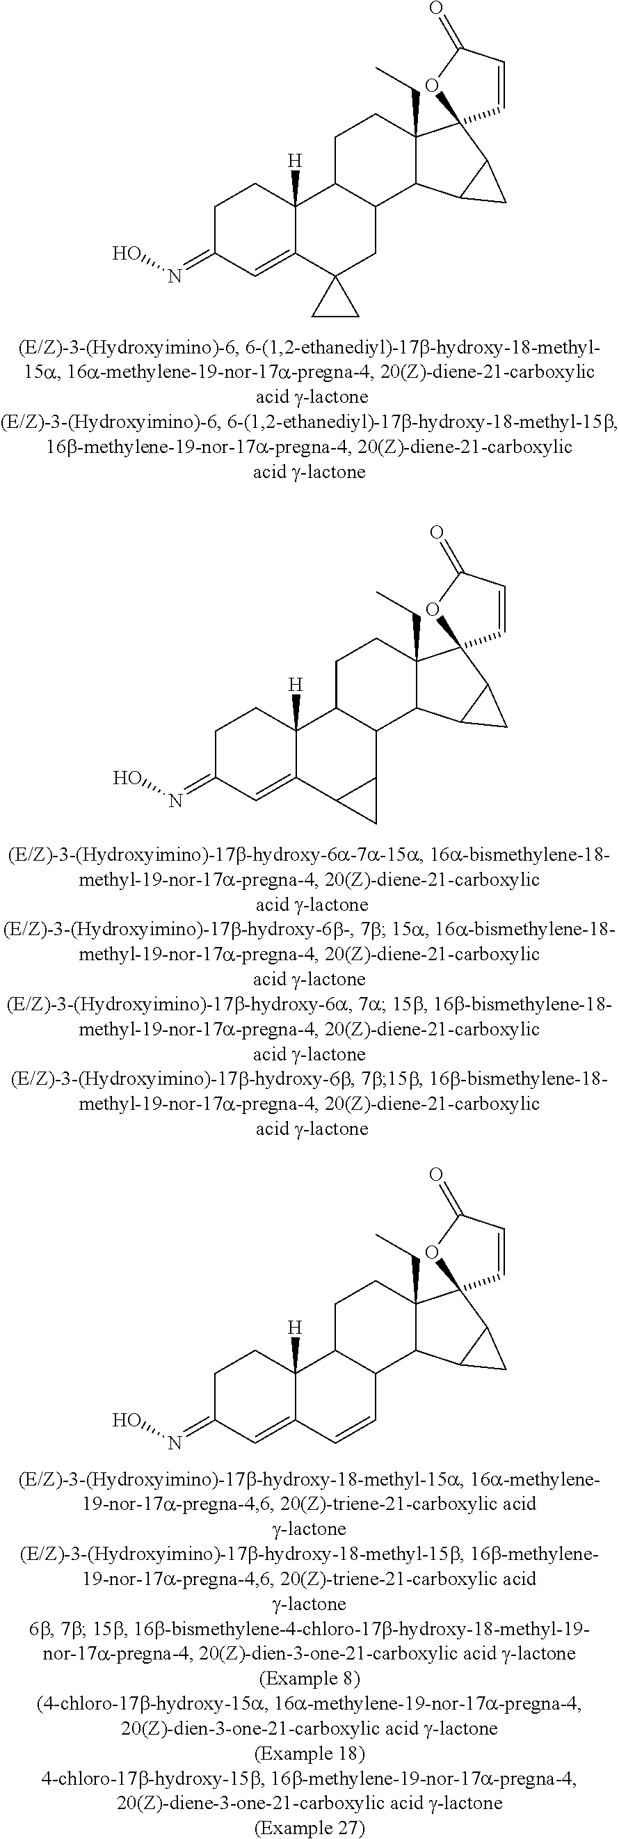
C12([H])C(=CC(=NO)CC1)C1(CC3C2CCC2(CC)C3C3C(C3)C23C=CC(=O)O3)CC1.C12([H])C(=CC(=NO)CC1)C1C(C3C2CCC2(CC)C3C3C(C3)C23C=CC(=O)O3)C1.C12([H])C(=CC(=NO)CC1)C=CC1C2CCC2(CC)C1C1C(C1)C21C=CC(=O)O1
